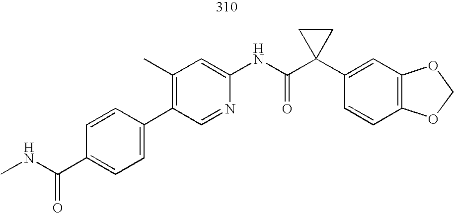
C1(C2=CC=C(C(NC)=O)C=C2)=C(C)C=C(NC(C2(C3=CC4=C(C=C3)OCO4)CC2)=O)N=C1
